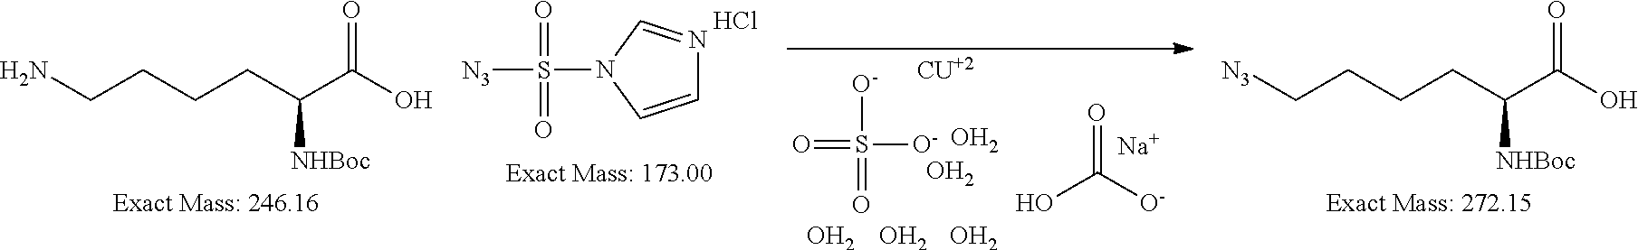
NCCCCC(C(O)=O)[NHBoc].C1=CN(S([N3])(=O)=O)C=N1.Cl.OC([O-])=O.[Na].O=S([O-])([O-])=O.[CU+2].O.O.O.O.O.[N3]CCCCC(C(O)=O)[NHBoc]
